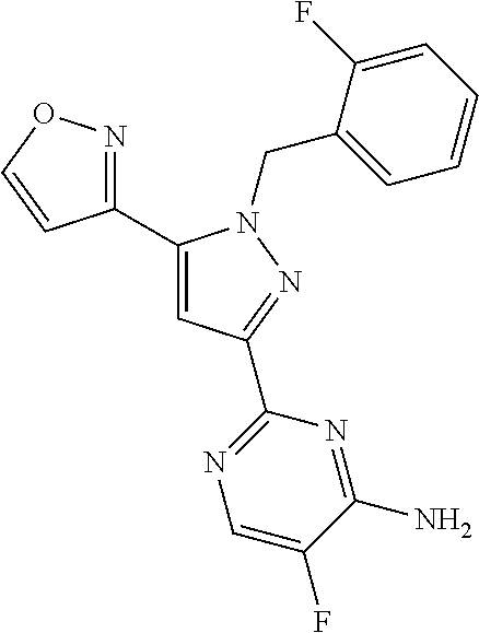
C1(C2=CC(C3=NC=C(F)C(N)=N3)=NN2CC2=CC=CC=C2F)=NOC=C1
